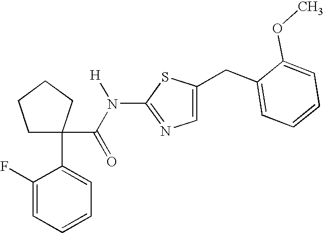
C1C(C2=CC=CC=C2F)(C(N([H])C2=NC=C(CC3=CC=CC=C3OC)S2)=O)CCC1
